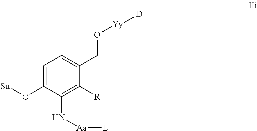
C1=C(O[Su])C(N[Aa][L])=C([R])C(CO[Yy][D])=C1
